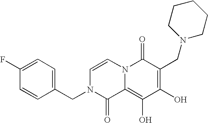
C1=CN2C(=C(O)C(O)=C(CN3CCCCC3)C2=O)C(=O)N1CC1=CC=C(F)C=C1
